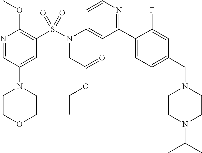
C1COCCN1C1=CC(S(N(C2=CC(C3=CC=C(CN4CCN(C(C)C)CC4)C=C3F)=NC=C2)CC(OCC)=O)(=O)=O)=C(OC)N=C1
